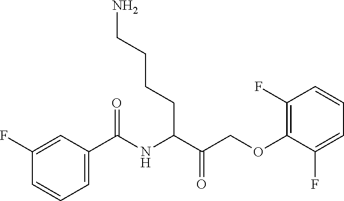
C1(F)=CC(C(NC(C(COC2=C(F)C=CC=C2F)=O)CCCCN)=O)=CC=C1
